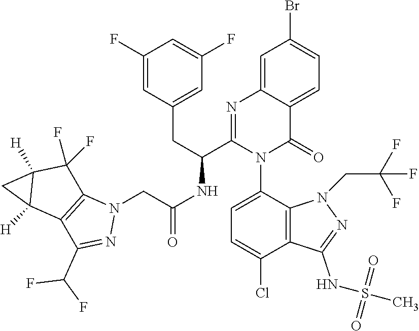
C1=C2C(=CC(Br)=C1)N=C(C(CC1=CC(F)=CC(F)=C1)NC(CN1C3=C(C(C(F)F)=N1)C1([H])C([H])(C3(F)F)C1)=O)N(C1=CC=C(Cl)C3=C1N(CC(F)(F)F)N=C3NS(C)(=O)=O)C2=O
